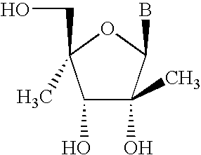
C1(O)C(O)(C)C(B)OC1(CO)C
